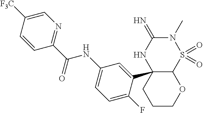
N1(C)C(=N)NC2(C3=CC(NC(C4=NC=C([F3C])C=C4)=O)=CC=C3F)C(S1(=O)=O)OCCC2
